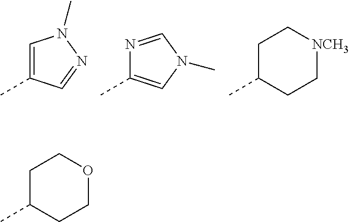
C1=C(C)C=NN1C.N1=CN(C)C=C1C.C1C(C)CC[NCH3]C1.C1C(C)CCOC1
